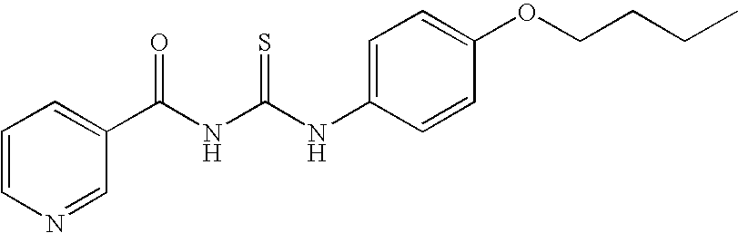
C1(C(NC(NC2=CC=C(OCCCC)C=C2)=S)=O)=CC=CN=C1
